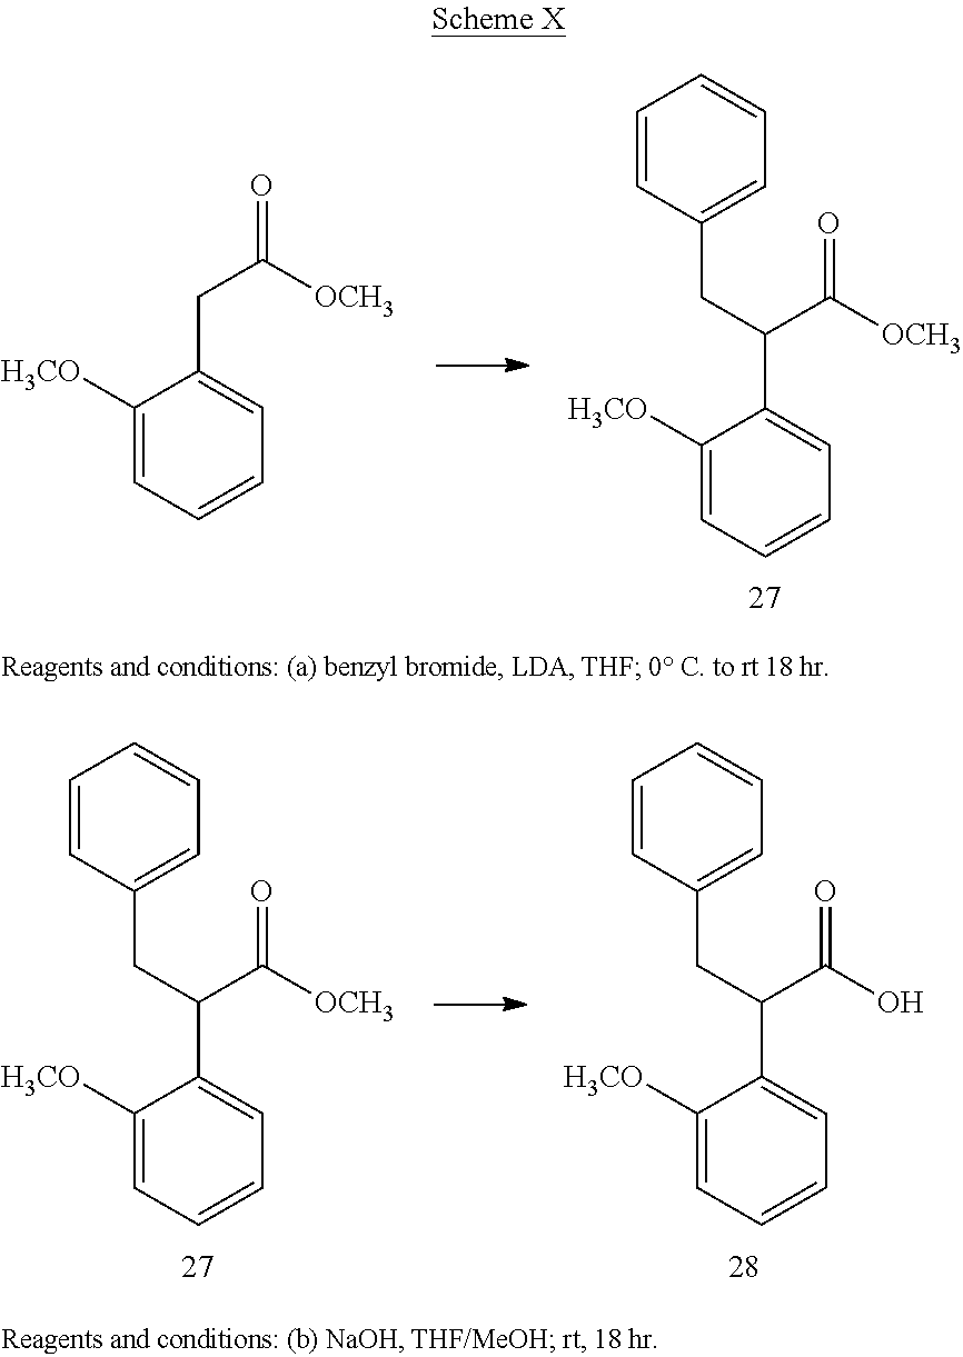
C1([H3CO])=CC=CC=C1C(C([OCH3])=O)CC1=CC=CC=C1.C1([H3CO])=CC=CC=C1CC([OCH3])=O.C1([H3CO])=CC=CC=C1C(C([OCH3])=O)CC1=CC=CC=C1.C1([H3CO])=CC=CC=C1C(C(O)=O)CC1=CC=CC=C1
